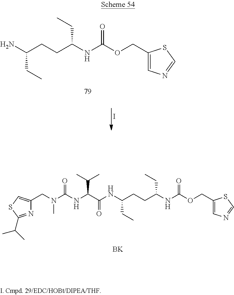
NC(CCC(NC(OCC1=CN=CS1)=O)CC)CC.I.N1=C(C(C)C)SC=C1CN(C(NC(C(NC(CCC(NC(OCC1=CN=CS1)=O)CC)CC)=O)C(C)C)=O)C.[BK]
